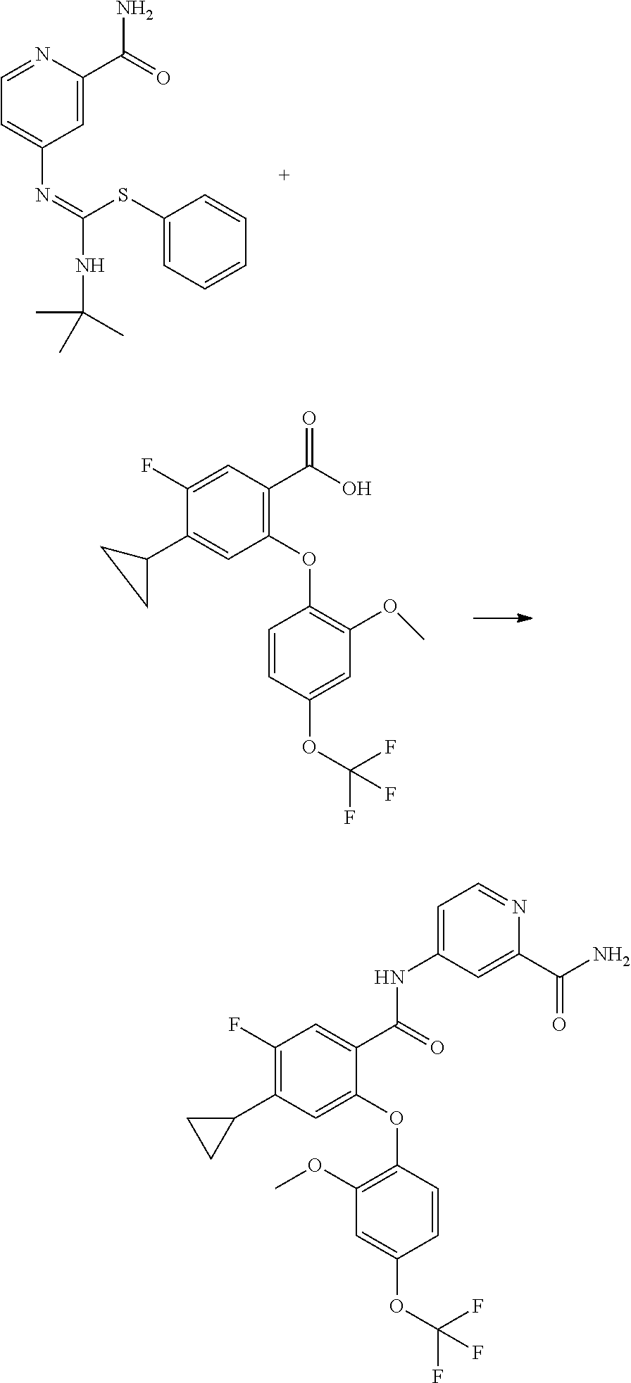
C1(OC2=C(OC)C=C(OC(F)(F)F)C=C2)=C(C(O)=O)C=C(F)C(C2CC2)=C1.C1=C(C(=O)N)N=CC=C1N=C(SC1=CC=CC=C1)NC(C)(C)C.C1(OC2=C(OC)C=C(OC(F)(F)F)C=C2)=CC(C2CC2)=C(F)C=C1C(=O)NC1=CC=NC(C(N)=O)=C1
